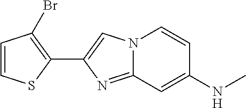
C1(C2=CN3C(=N2)C=C(NC)C=C3)=C(Br)C=CS1
